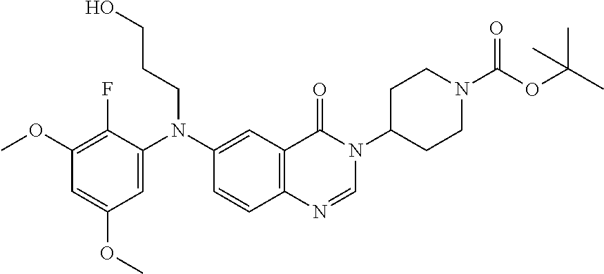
C1=C(N(C2=CC3=C(C=C2)N=CN(C2CCN(C(OC(C)(C)C)=O)CC2)C3=O)CCCO)C(F)=C(OC)C=C1OC
